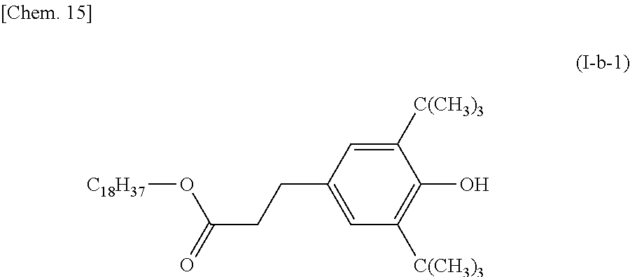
O(C(CCC1=CC([C(CH3)3])=C(O)C([C(CH3)3])=C1)=O)[C18H37]
